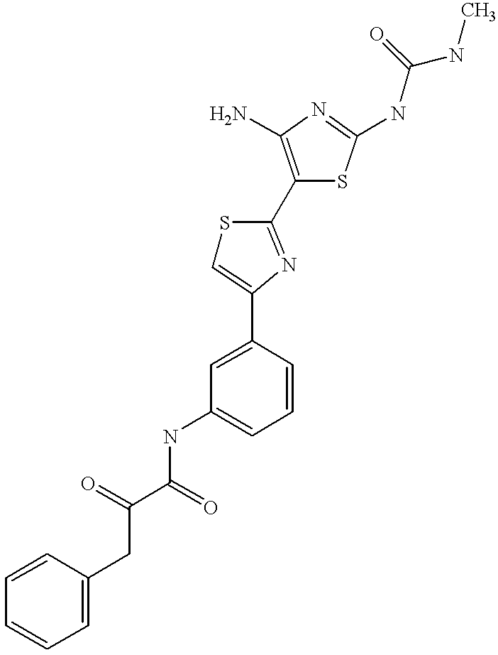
C(C(=O)NC1=CC=CC(C2=CSC(C3=C(N)N=C(NC(NC)=O)S3)=N2)=C1)(=O)CC1=CC=CC=C1
